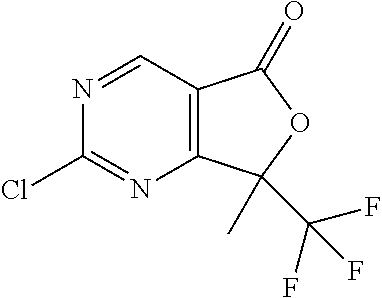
C12=C(C=NC(Cl)=N1)C(=O)OC2(C(F)(F)F)C
